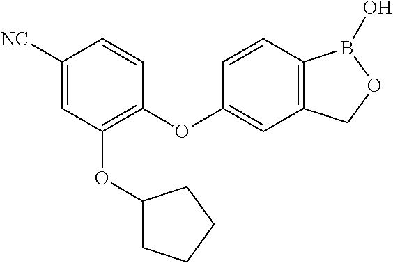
C1(OC2=CC3=C(C=C2)B(O)OC3)=C(OC2CCCC2)C=C([NC])C=C1
